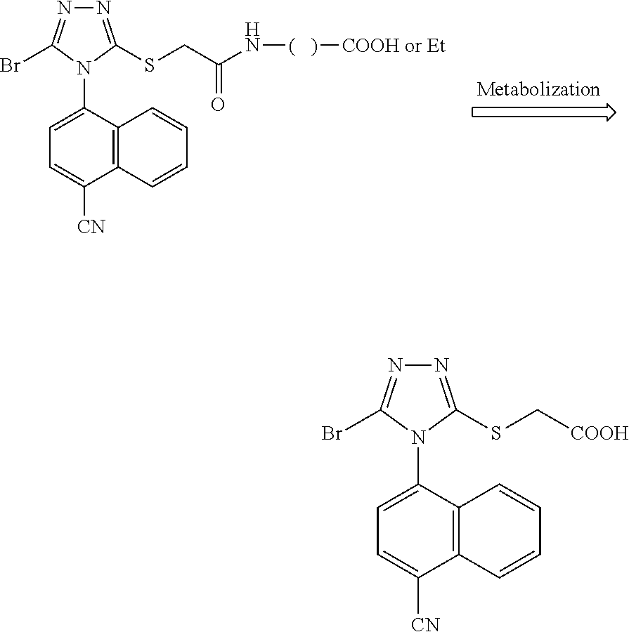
C1=C(N2C(Br)=NN=C2SCC(N[(   )][COOH or Et])=O)C2=C(C([CN])=C1)C=CC=C2.C1=C(N2C(Br)=NN=C2SC[COOH])C2=C(C([CN])=C1)C=CC=C2
